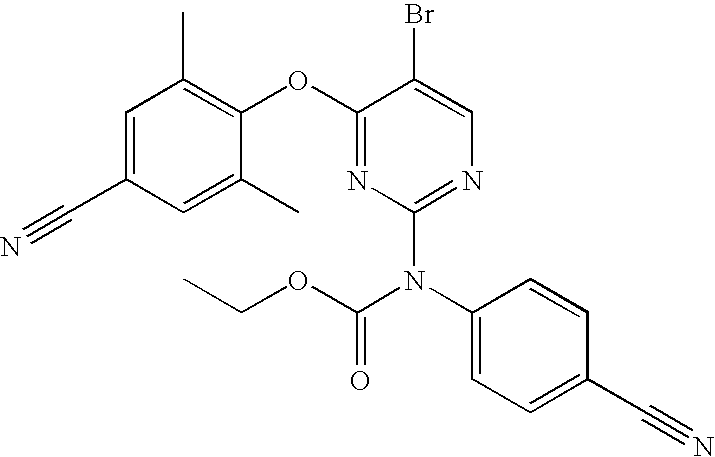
C1=C(C)C(OC2=NC(N(C3=CC=C(C#N)C=C3)C(=O)OCC)=NC=C2Br)=C(C)C=C1C#N
